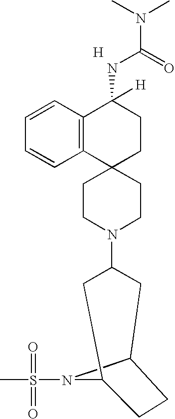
C12(CCN(C3CC4CCC(C3)N4S(=O)(=O)C)CC1)CCC([H])(NC(N(C)C)=O)C1=C2C=CC=C1.[H]
